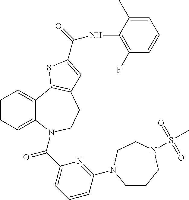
C1=CC=C2C(=C1)C1=C(CCN2C(C2=CC=CC(N3CCCN(S(C)(=O)=O)CC3)=N2)=O)C=C(C(=O)NC2=C(F)C=CC=C2C)S1
